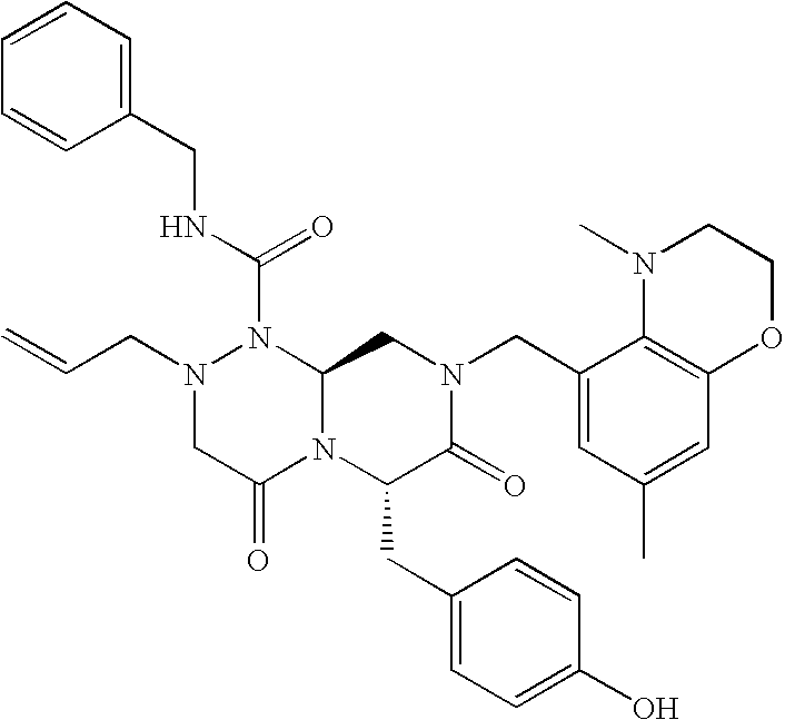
N1(C(NCC2=CC=CC=C2)=O)N(CC=C)CC(=O)N2C1CN(CC1=CC(C)=CC3=C1N(C)CCO3)C(=O)C2CC1=CC=C(O)C=C1
